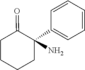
C1(C2(N)CCCCC2=O)=CC=CC=C1
